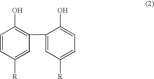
C1=CC([R])=CC(C2=CC([R])=CC=C2O)=C1O
